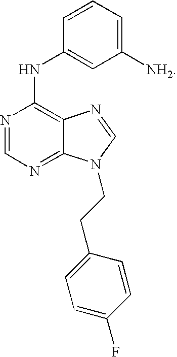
N(C1=C2C(=NC=N1)N(CCC1=CC=C(F)C=C1)C=N2)C1=CC([NH2])=CC=C1
